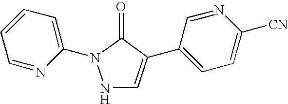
N1C=C(C2=CC=C([CN])N=C2)C(=O)N1C1=CC=CC=N1
